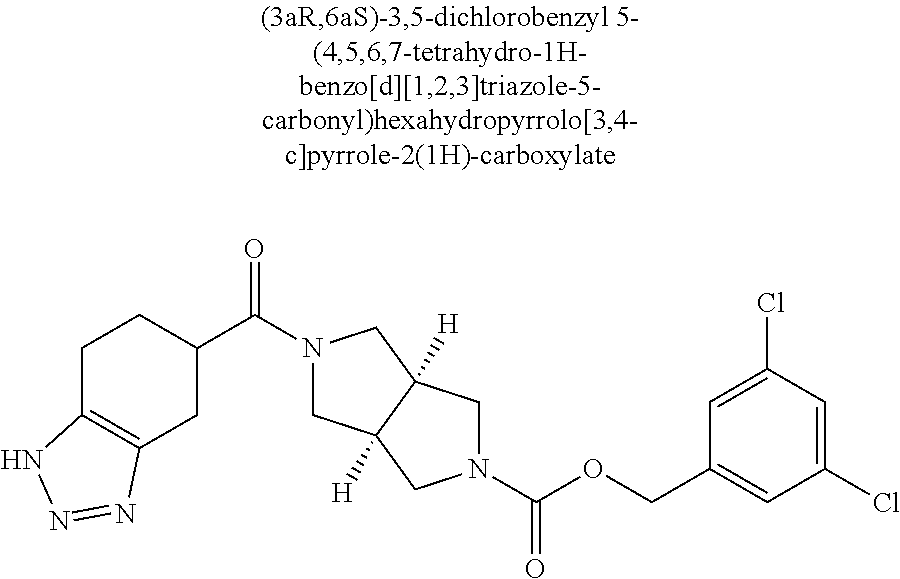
C1C2=C(CC(C(=O)N3CC4([H])C([H])(C3)CN(C(=O)OCC3=CC(Cl)=CC(Cl)=C3)C4)C1)N=NN2
